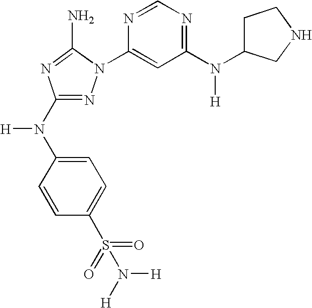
N1=C(N(C2=CC=C(S(=O)(=O)N([H])[H])C=C2)[H])N=C(N)N1C1=CC(N(C2CCNC2)[H])=NC=N1
